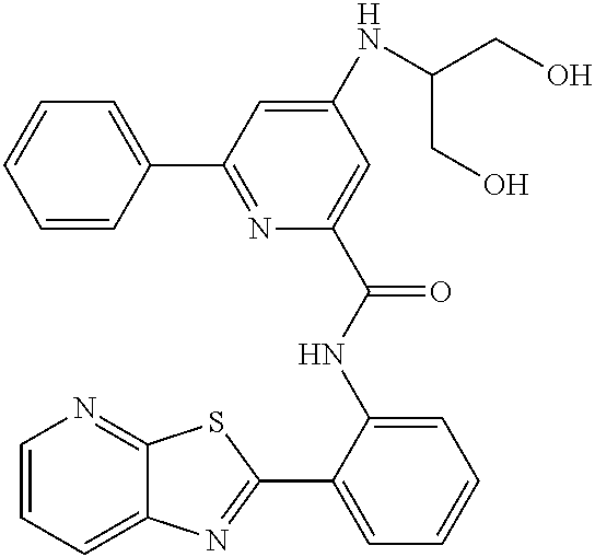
C1=CC=C2C(=N1)SC(C1=CC=CC=C1NC(=O)C1=CC(NC(CO)CO)=CC(C3=CC=CC=C3)=N1)=N2
